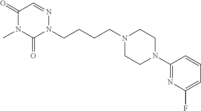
N1(CCCCN2N=CC(=O)N(C)C2=O)CCN(C2=NC(F)=CC=C2)CC1
